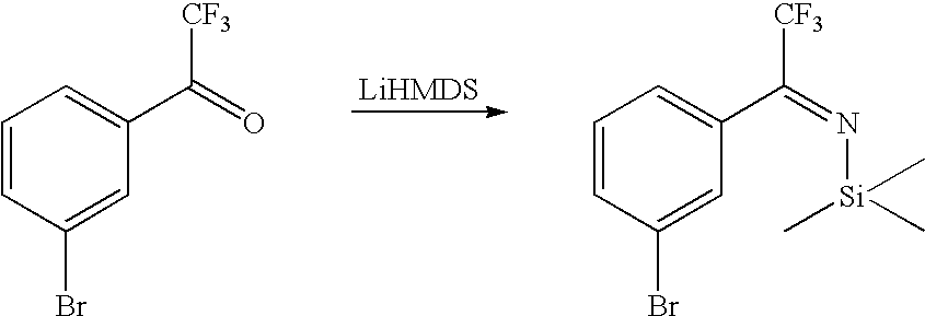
C1=CC(Br)=CC(C(=O)[CF3])=C1.C1=CC(Br)=CC(C(=N[Si](C)(C)C)[CF3])=C1
